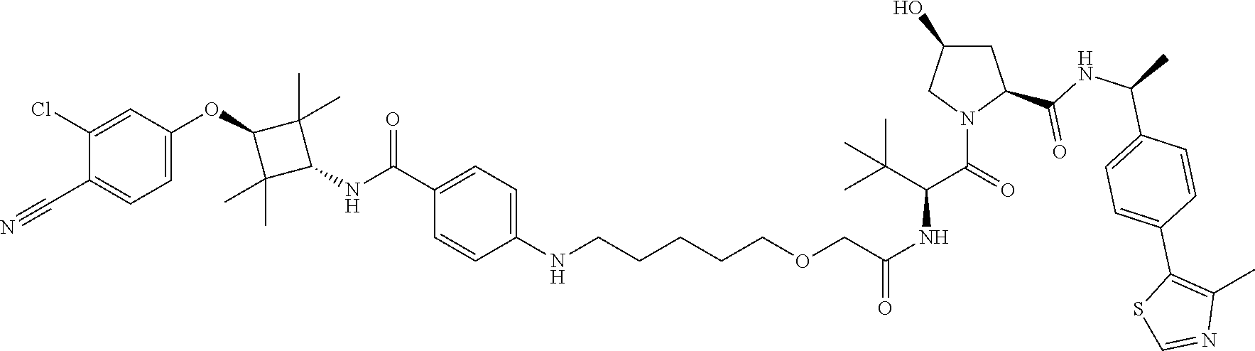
C1(C(=O)NC2C(C)(C)C(OC3=CC=C(C#N)C(Cl)=C3)C2(C)C)=CC=C(NCCCCCOCC(NC(C(C)(C)C)C(N2C(C(=O)NC(C3=CC=C(C4=C(C)N=CS4)C=C3)C)CC(O)C2)=O)=O)C=C1
